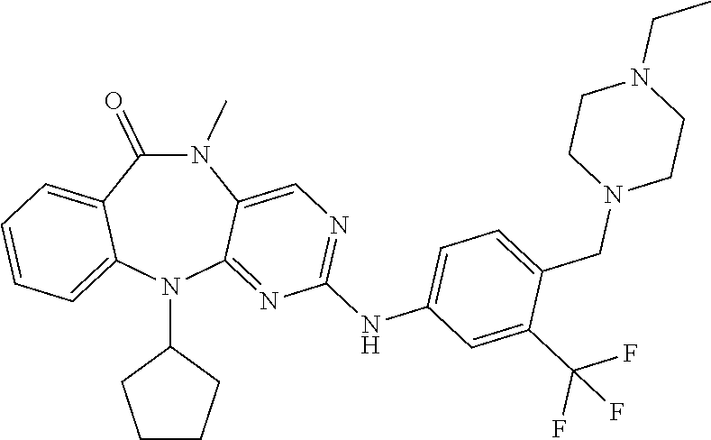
N1(C)C(=O)C2=CC=CC=C2N(C2CCCC2)C2=NC(NC3=CC=C(CN4CCN(CC)CC4)C(C(F)(F)F)=C3)=NC=C12
